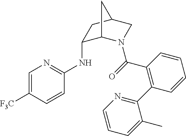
C1=C([F3C])C=CC(NC2C3N(C(=O)C4=C(C5=NC=CC=C5C)C=CC=C4)CC(C2)C3)=N1
